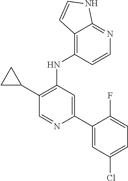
N(C1=C(C2CC2)C=NC(C2=CC(Cl)=CC=C2F)=C1)C1=C2C(=NC=C1)NC=C2
